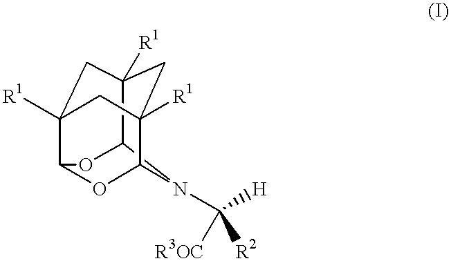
C12C3([R1])CC4([R1])CC([R1])(C(O1)OC4N2C([H])([R3OC])[R2])C3
